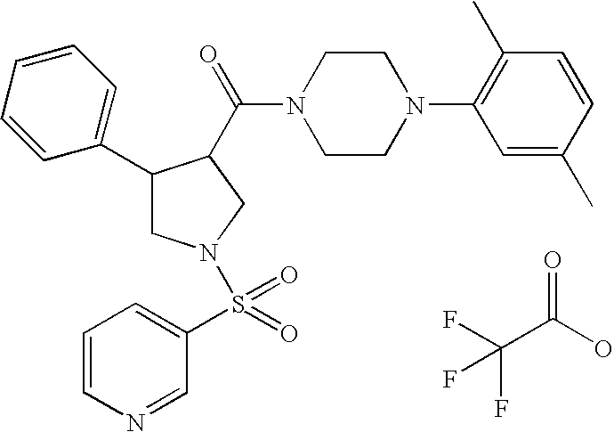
O=C(O)C(F)(F)F.C1(C2=CC=CC=C2)CN(S(C2=CC=CN=C2)(=O)=O)CC1C(=O)N1CCN(C2=C(C)C=CC(C)=C2)CC1
